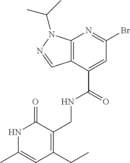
C12=C(C(C(=O)NCC3=C(CC)C=C(C)NC3=O)=CC(Br)=N1)C=NN2C(C)C
